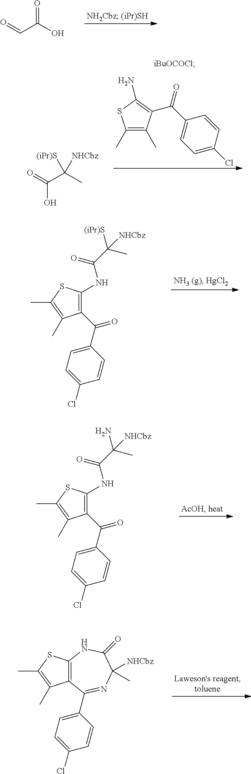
O=CC(O)=O.C1(C)=C(C)C(C(=O)C2=CC=C(Cl)C=C2)=C(N)S1.OC(=O)C(C)([NHCbz])[(iPr)S].C1(C(=O)C2=CC=C(Cl)C=C2)=C(NC(C(C)([(iPr)S])[NHCbz])=O)SC(C)=C1C.C1(C(=O)C2=CC=C(Cl)C=C2)=C(NC(C(C)(N)[NHCbz])=O)SC(C)=C1C.C12=C(C(C3=CC=C(Cl)C=C3)=NC(C)([NHCbz])C(=O)N1)C(C)=C(C)S2
